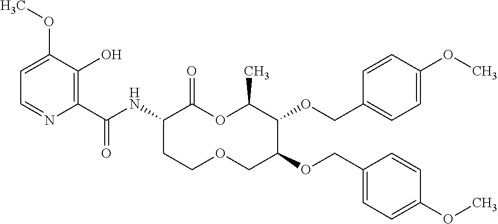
C1(C(NC2C(=O)OC(C)C(OCC3=CC=C(OC)C=C3)C(OCC3=CC=C(OC)C=C3)COCC2)=O)=C(O)C(OC)=CC=N1
